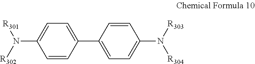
C1=C(N([R302])[R301])C=CC(C2=CC=C(N([R303])[R304])C=C2)=C1
